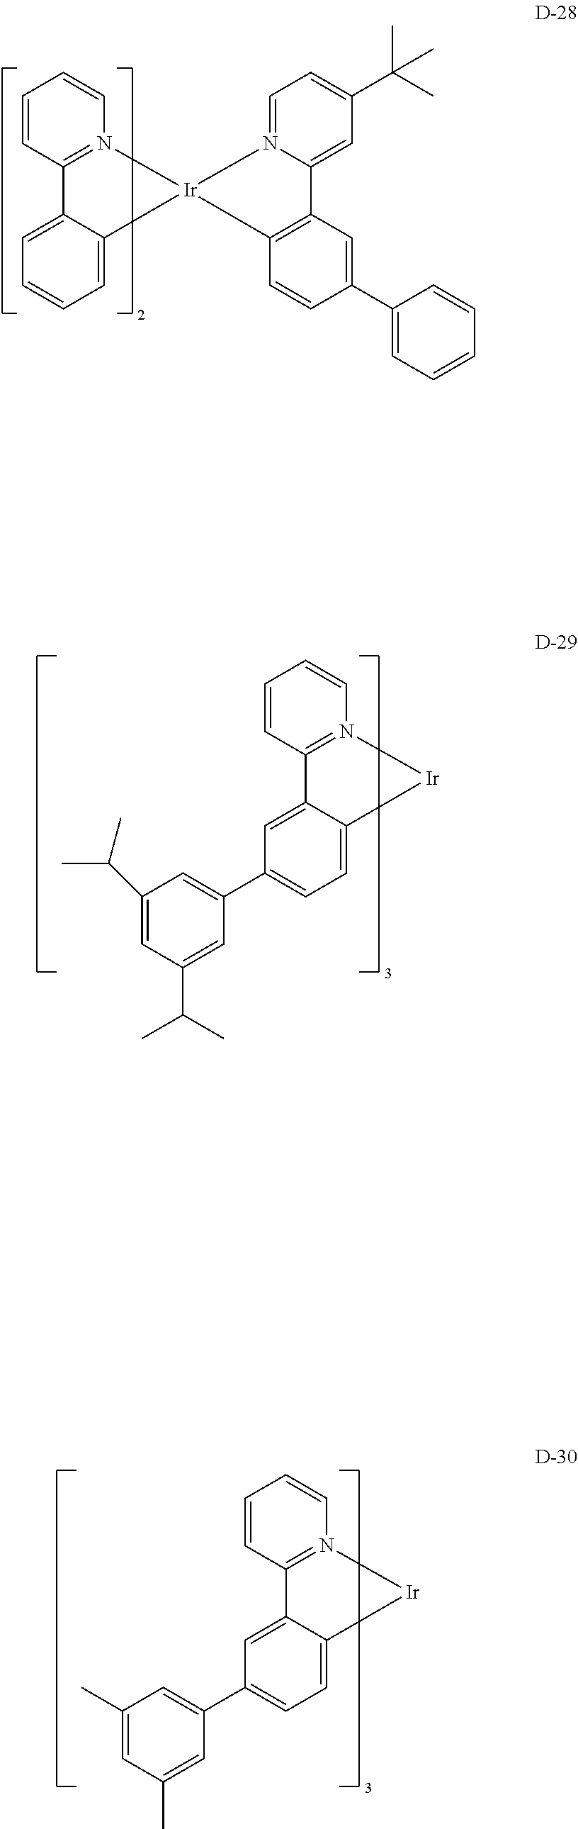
C1=CC2=N(C=C1)[Ir]1(C3=CC=CC=C23)N2=CC=C(C(C)(C)C)C=C2C2=C1C=CC(C1=CC=CC=C1)=C2.C1=CC2=N(C=C1)[Ir]C1=CC=C(C3=CC(C(C)C)=CC(C(C)C)=C3)C=C21.C1=CC2=N(C=C1)[Ir]C1=CC=C(C3=CC(C)=CC(C)=C3)C=C21
